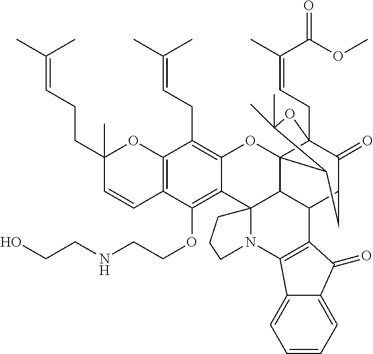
C12=C(C(OCCNCCO)=C3C(=C1CC=C(C)C)OC14C5C(C6C(=O)C1(CC=C(C)C(OC)=O)OC(C)(C)C4C6)C1=C(C4=CC=CC=C4C1=O)N1C35CCC1)C=CC(CCC=C(C)C)(C)O2
